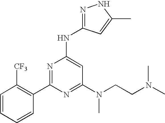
C1=CC([CF3])=C(C2=NC(NC3=NNC(C)=C3)=CC(N(C)CCN(C)C)=N2)C=C1
